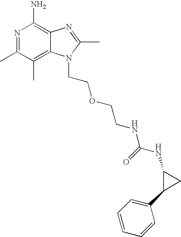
C12=C(C)C(C)=NC(N)=C1N=C(C)N2CCOCCNC(NC1C(C2=CC=CC=C2)C1)=O
